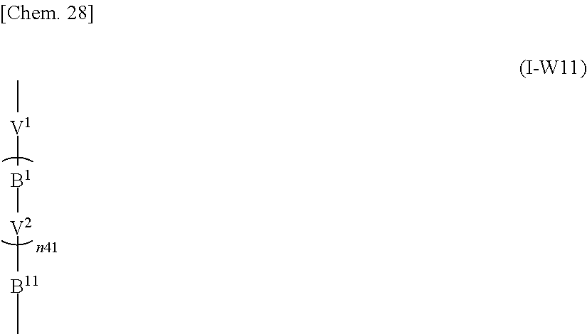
C[V1][B1][V2][B11]C
